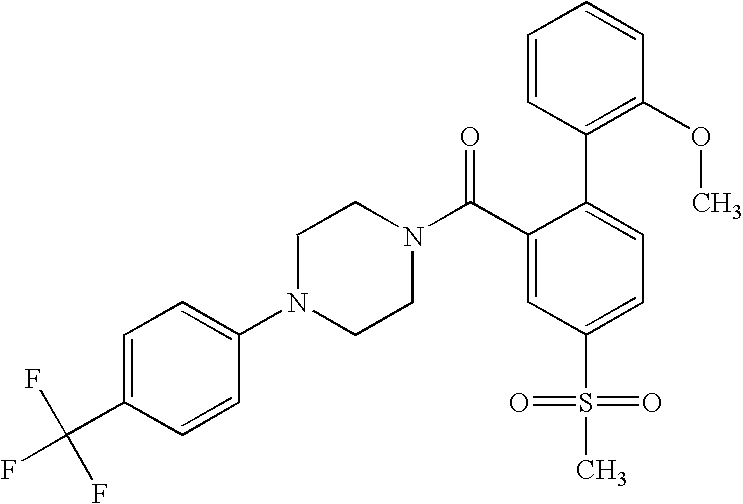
C1(C(F)(F)F)=CC=C(N2CCN(C(C3=CC(S(=O)(=O)C)=CC=C3C3=C(OC)C=CC=C3)=O)CC2)C=C1
